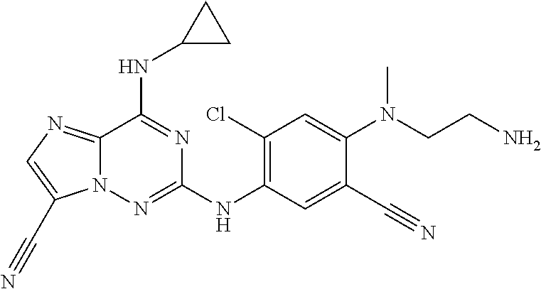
C1(Cl)=C(NC2=NN3C(=NC=C3C#N)C(NC3CC3)=N2)C=C(C#N)C(N(C)CCN)=C1
